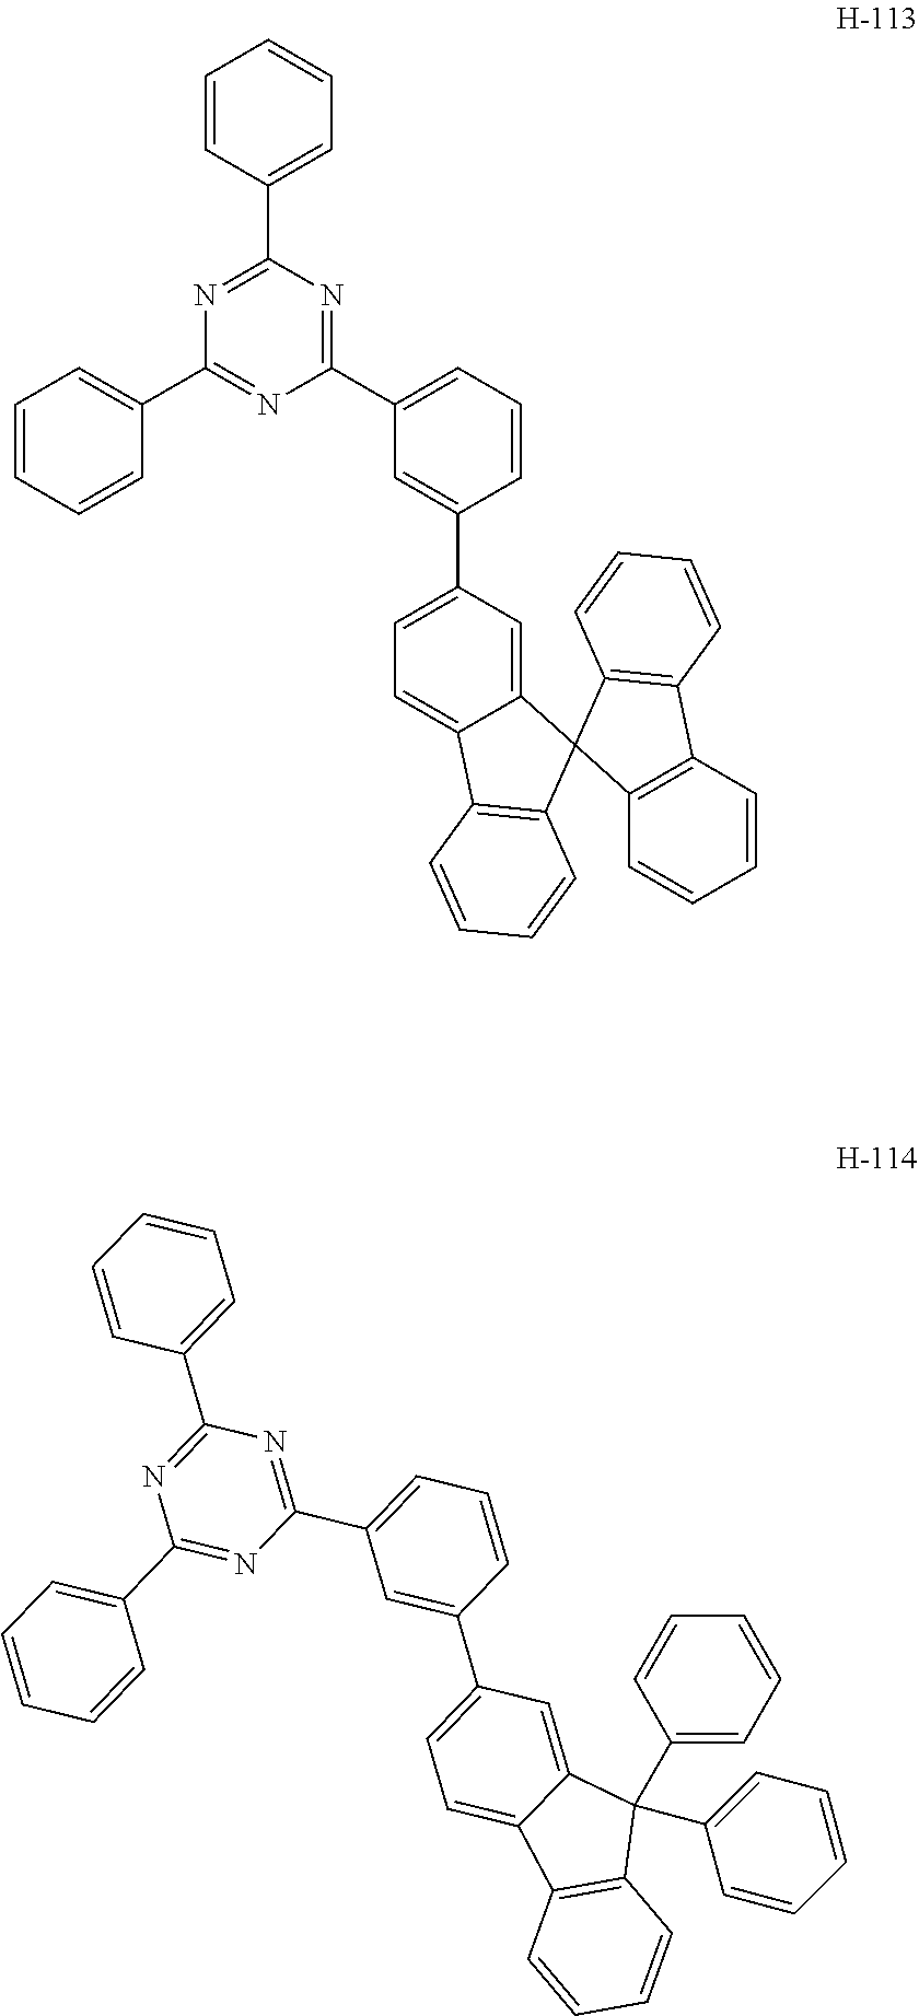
C1(C2=CC=CC=C2)=NC(C2=CC=CC=C2)=NC(C2=CC=CC(C3=CC=C4C(=C3)C3(C5=C4C=CC=C5)C4=C(C5=C3C=CC=C5)C=CC=C4)=C2)=N1.C1(C2=CC=CC=C2)=NC(C2=CC=CC=C2)=NC(C2=CC=CC(C3=CC=C4C(=C3)C(C3=CC=CC=C3)(C3=CC=CC=C3)C3=C4C=CC=C3)=C2)=N1
